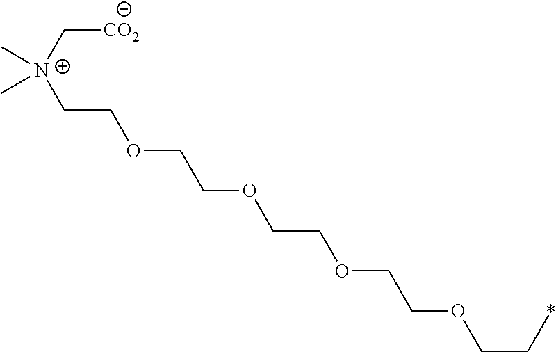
[CO2]C[N+](CCOCCOCCOCCOCC*)(C)C
